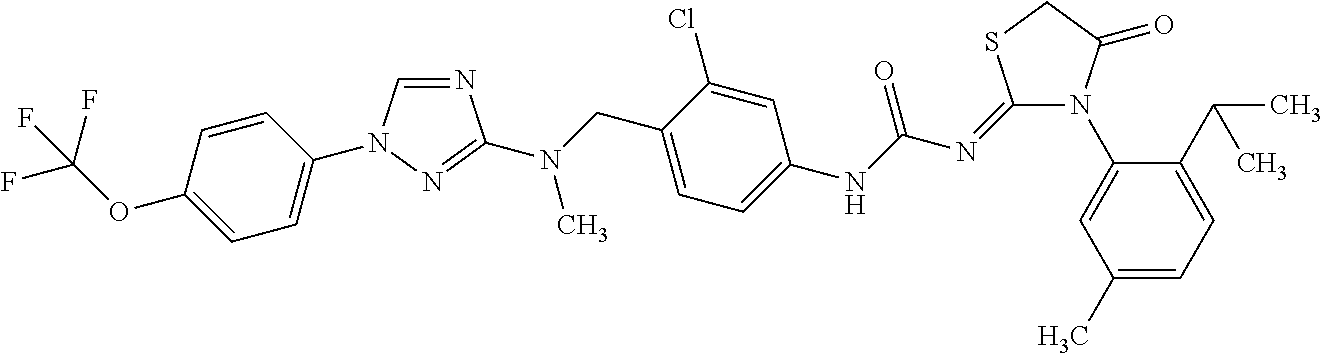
N1(C2=CC(C)=CC=C2C(C)C)C(=O)CSC1=NC(NC1=CC=C(CN(C2=NN(C3=CC=C(OC(F)(F)F)C=C3)C=N2)C)C(Cl)=C1)=O
